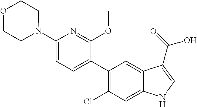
C1(N2CCOCC2)=CC=C(C2=C(Cl)C=C3C(=C2)C(C(=O)O)=CN3)C(OC)=N1
